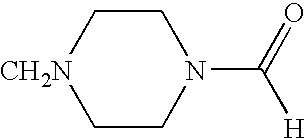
C1C[CH2N]CCN1C(=O)[H]
